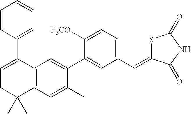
C1=C(C2=CC=CC=C2)C2=C(C(C)(C)C1)C=C(C)C(C1=CC(C=C3SC(=O)NC3=O)=CC=C1[F3CO])=C2
